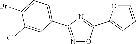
N1=C(C2=CC=C(Br)C(Cl)=C2)N=C(C2=CC=CO2)O1
